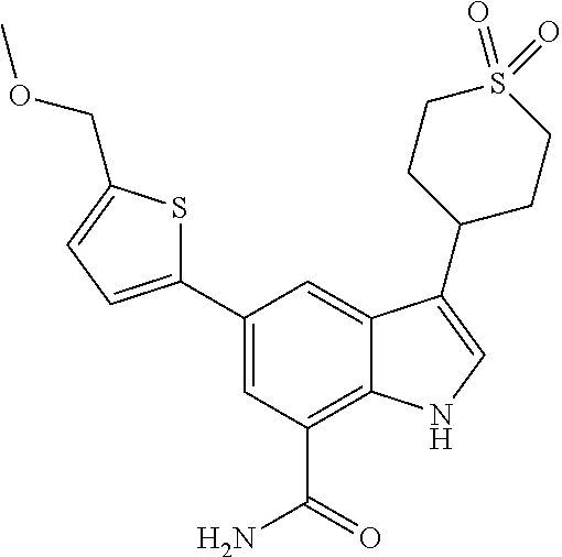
C1(C2=CC=C(COC)S2)=CC(C(=O)N)=C2C(=C1)C(C1CCS(=O)(=O)CC1)=CN2
